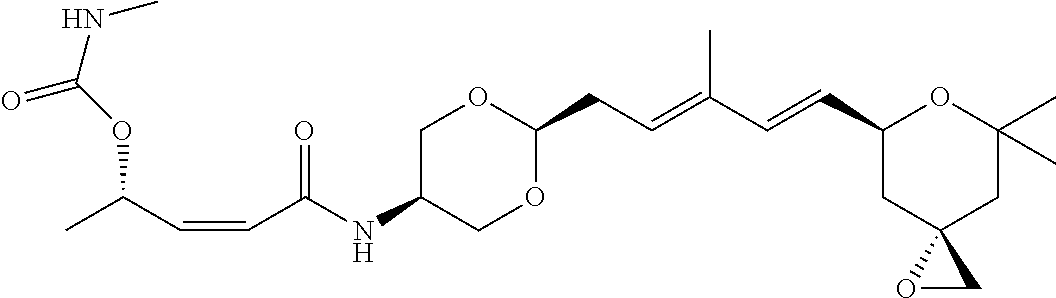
C1C(NC(C=CC(C)OC(=O)NC)=O)COC(CC=C(C=CC2CC3(CC(C)(C)O2)OC3)C)O1
